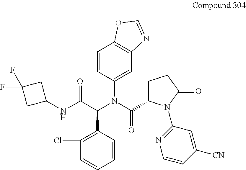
C1=CC(N(C(=O)C2CCC(=O)N2C2=NC=CC([CN])=C2)C(C(NC2CC(F)(F)C2)=O)C2=C(Cl)C=CC=C2)=CC2=C1OC=N2
